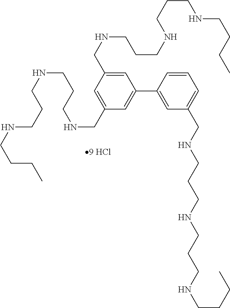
C1=C(CNCCCNCCCNCCCC)C=C(CNCCCNCCCNCCCC)C=C1C1=CC(CNCCCNCCCNCCCC)=CC=C1
